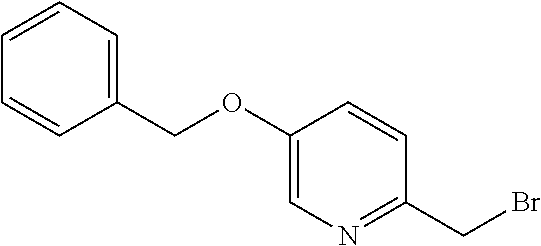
C1(OCC2=CC=CC=C2)=CN=C(CBr)C=C1
